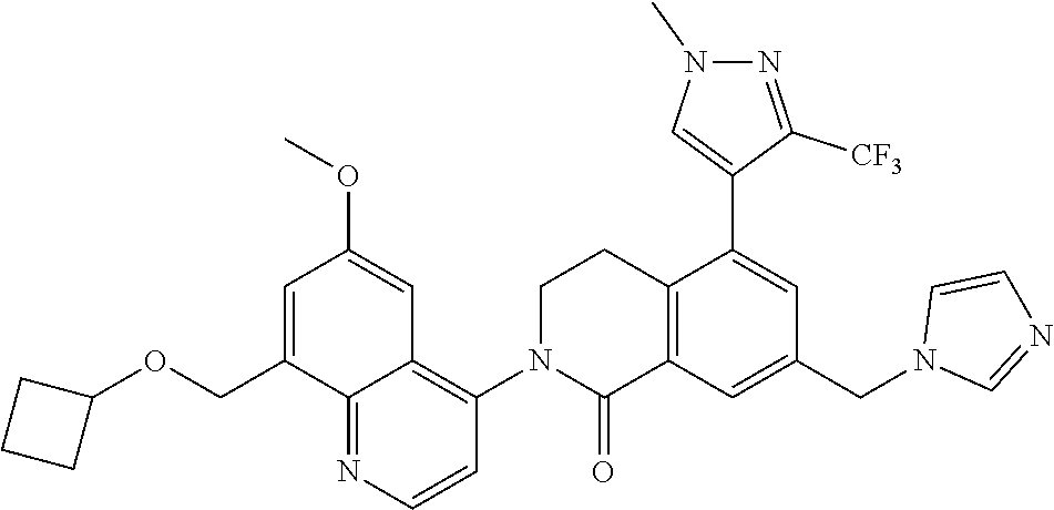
C12=C(C=C(CN3C=NC=C3)C=C1C1=CN(C)N=C1[CF3])C(=O)N(C1=C3C(=NC=C1)C(COC1CCC1)=CC(OC)=C3)CC2
